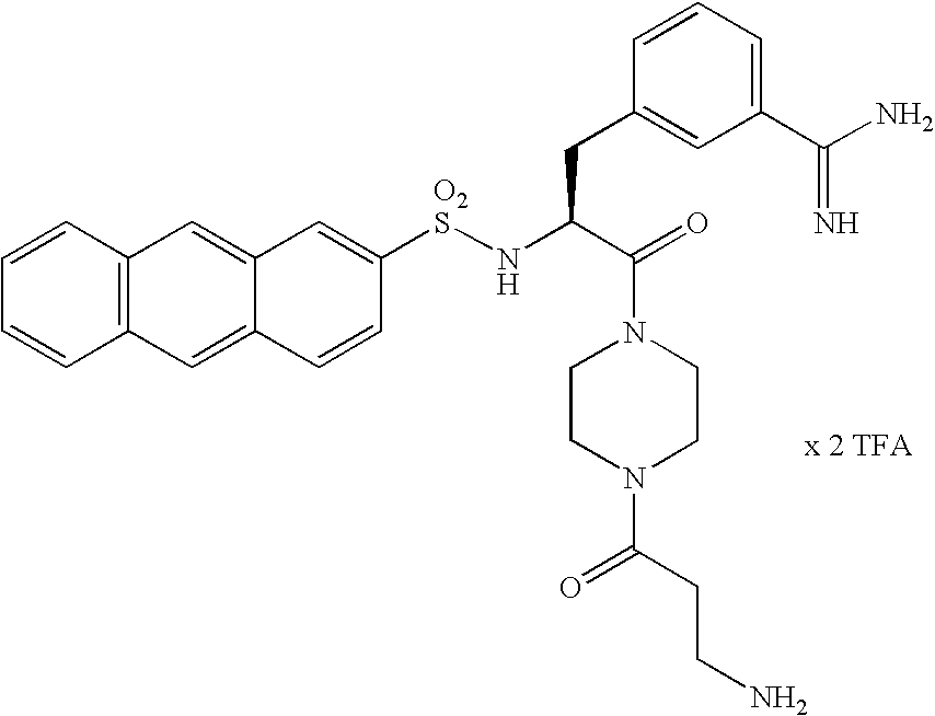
C1=CC2=C(C=C1)C=C1C(=C2)C=C([O2S]NC(C(=O)N2CCN(C(=O)CCN)CC2)CC2=CC(C(N)=N)=CC=C2)C=C1
